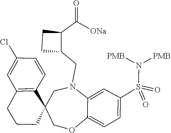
C12=CC=C(S(=O)(N([PMB])[PMB])=O)C=C1N(CC1C(C(=O)[ONa])CC1)CC1(C3=C(C=C(Cl)C=C3)CCC1)CO2
